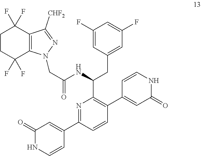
N1=C(C2=CC(=O)NC=C2)C=CC(C2=CC(=O)NC=C2)=C1C(NC(=O)CN1N=C([CHF2])C2=C1C(F)(F)CCC2(F)F)CC1=CC(F)=CC(F)=C1
